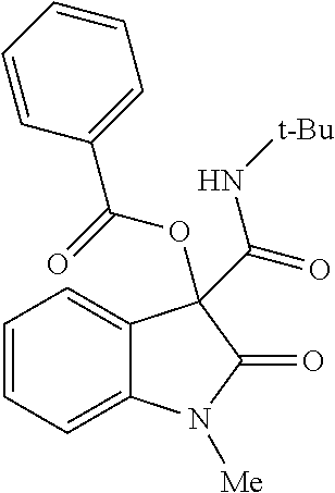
C1=CC=C2C(=C1)C(C(=O)N[t-Bu])(OC(C1=CC=CC=C1)=O)C(=O)N2[Me]
